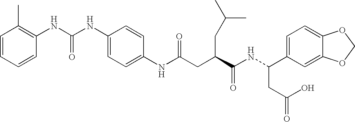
C1=C(NC(CC(C(NC(C2=CC=C3C(=C2)OCO3)CC(=O)O)=O)CC(C)C)=O)C=CC(NC(NC2=C(C)C=CC=C2)=O)=C1
